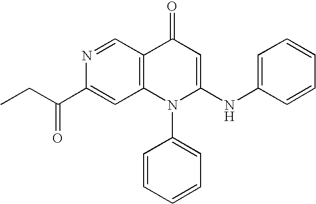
C1(C(=O)CC)=CC2=C(C=N1)C(=O)C=C(NC1=CC=CC=C1)N2C1=CC=CC=C1
